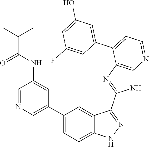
C1=NC=C(C2=CC=C3C(=C2)C(C2=NC4=C(N2)N=CC=C4C2=CC(O)=CC(F)=C2)=NN3)C=C1NC(C(C)C)=O
